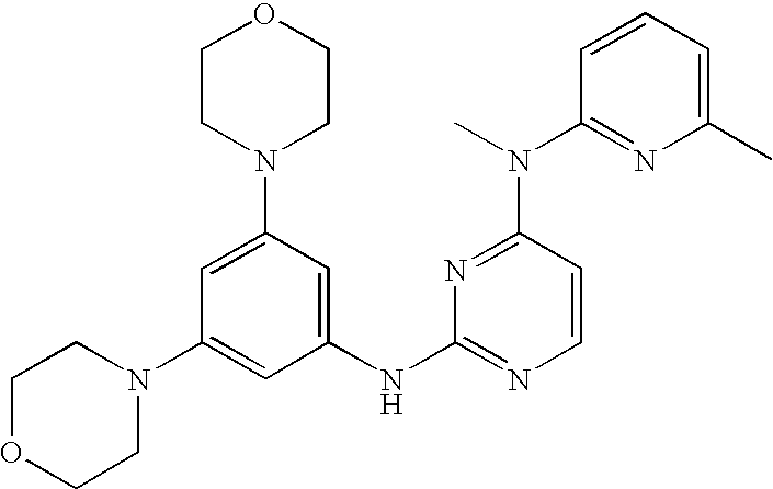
C1(NC2=NC=CC(N(C)C3=NC(C)=CC=C3)=N2)=CC(N2CCOCC2)=CC(N2CCOCC2)=C1
